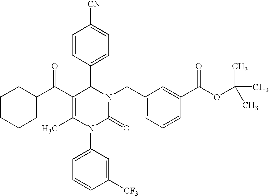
C1CCCC(C(C2=C(C)N(C3=CC=CC([CF3])=C3)C(=O)N(CC3=CC=CC(C(OC(C)(C)C)=O)=C3)C2C2=CC=C([CN])C=C2)=O)C1
